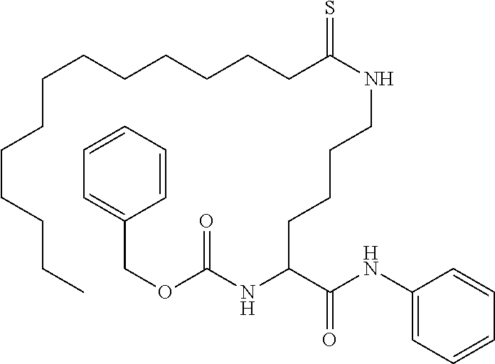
C1=CC=CC=C1COC(=O)NC(C(NC1=CC=CC=C1)=O)CCCCNC(CCCCCCCCCCCCC)=S
